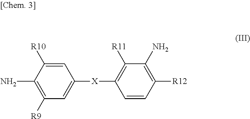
C1=C([R10])C(N)=C([R9])C=C1[X]C1=C([R11])C(N)=C([R12])C=C1
